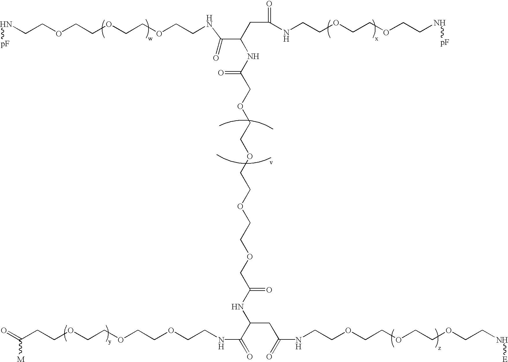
N(CCOCCOCCOCCNC(C(CC(NCCOCCOCCN[pF])=O)NC(COCCOCCOCCOCC(NC(C(NCCOCCOCCOCCC(=O)[M])=O)CC(NCCOCCOCCOCCN[E])=O)=O)=O)=O)[pF]
